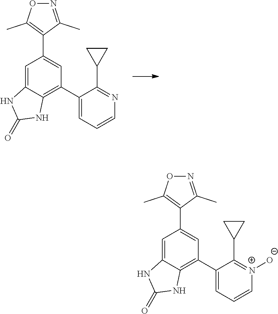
C1(C2=CC=CN=C2C2CC2)=C2C(=CC(C3=C(C)ON=C3C)=C1)NC(=O)N2.C1(C2=CC=C[N+]([O-])=C2C2CC2)=C2C(=CC(C3=C(C)ON=C3C)=C1)NC(=O)N2
